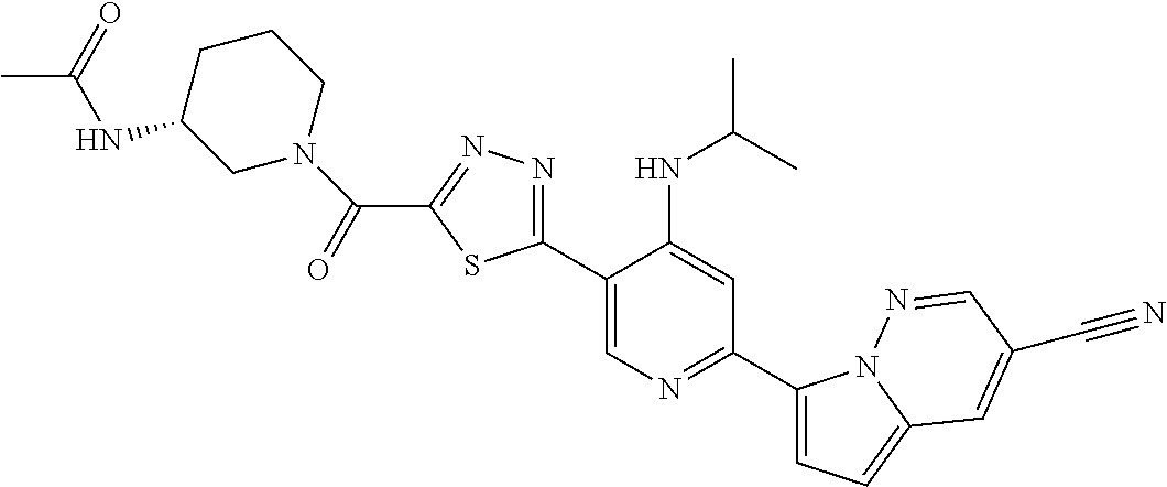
C1(C2=CN=C(C3=CC=C4N3N=CC(C#N)=C4)C=C2NC(C)C)=NN=C(C(=O)N2CCCC(NC(C)=O)C2)S1
